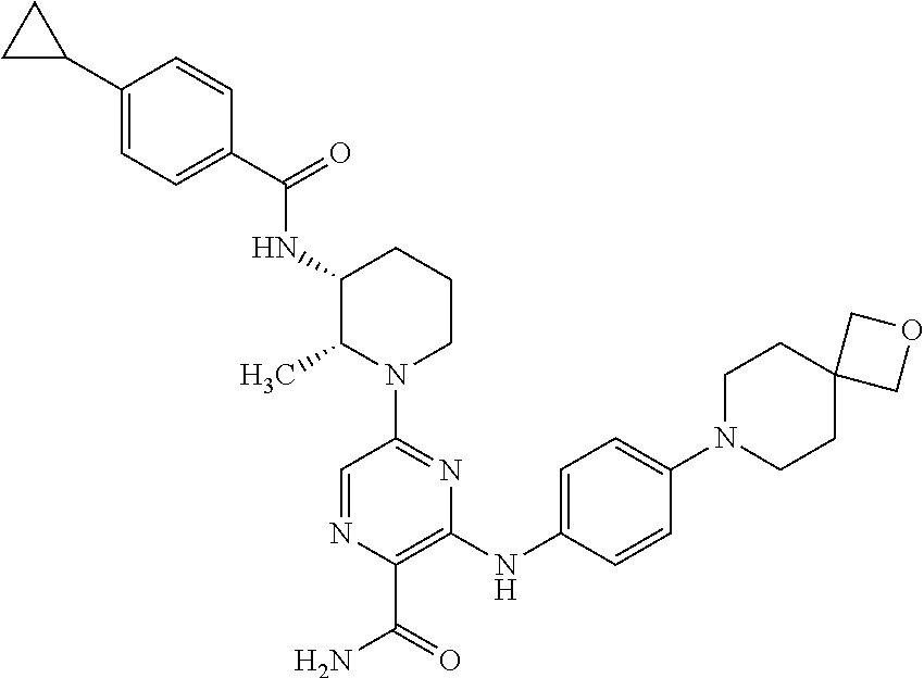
C1(C(=O)NC2C(C)N(C3=NC(NC4=CC=C(N5CCC6(CC5)COC6)C=C4)=C(C(=O)N)N=C3)CCC2)=CC=C(C2CC2)C=C1
